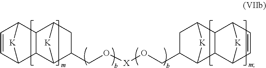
C1(CO[X]OCC2C3[K]C(C2)C2C3C3C=CC2[K]3)C2[K]C(C1)C1C2C2C=CC1[K]2
